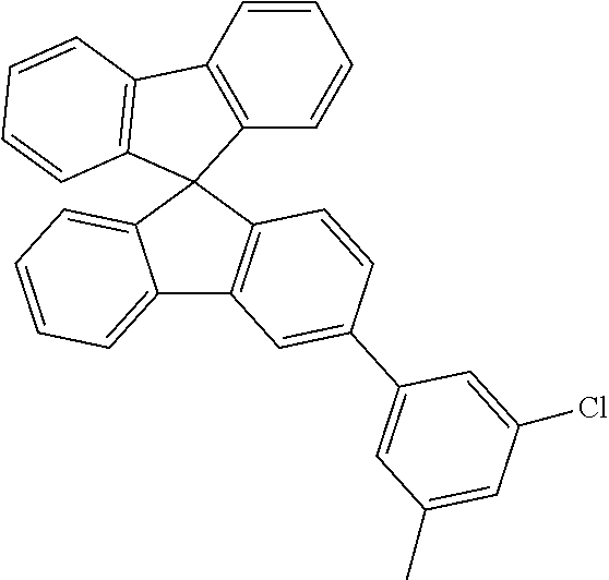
C12=CC=CC=C1C1(C3=C2C=C(C2=CC(C)=CC(Cl)=C2)C=C3)C2=C(C=CC=C2)C2=C1C=CC=C2
